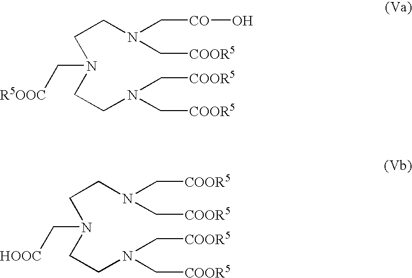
C(CN(CCN(C[COOR5])C[COOR5])C[R5OOC])N(C[CO]O)C[COOR5].C(CN(CCN(C[COOR5])C[COOR5])C[HOOC])N(C[COOR5])C[COOR5]
